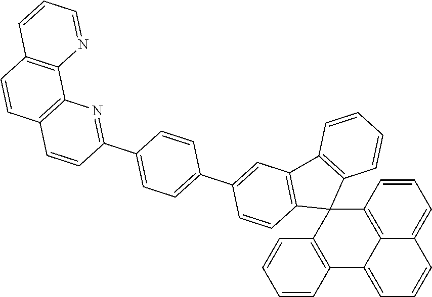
C12=C3C=CC=C1C=CC=C2C1=C(C32C3=C(C4=C2C=CC(C2=CC=C(C5=NC6=C(C=C5)C=CC5=C6N=CC=C5)C=C2)=C4)C=CC=C3)C=CC=C1
